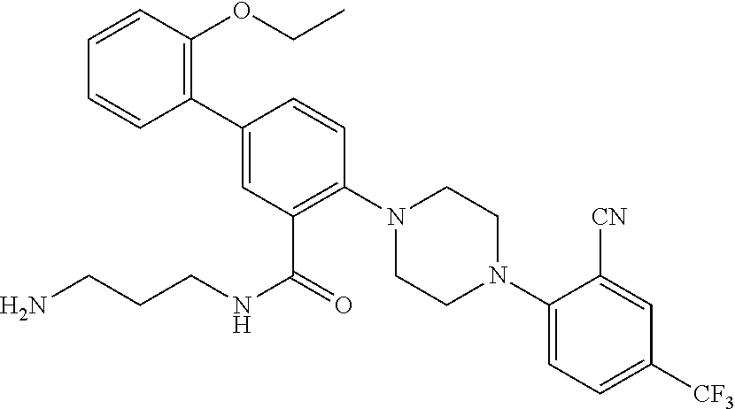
C1(C2=CC(C(NCCCN)=O)=C(N3CCN(C4=CC=C([CF3])C=C4[CN])CC3)C=C2)=C(OCC)C=CC=C1
